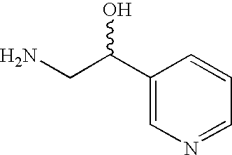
NCC(C1=CN=CC=C1)O
